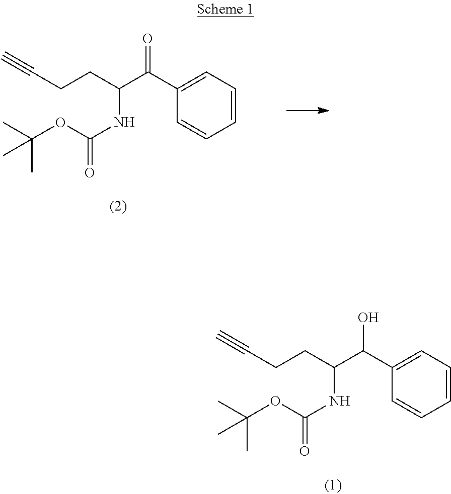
C1=CC=C(C(C(CCC#C)NC(=O)OC(C)(C)C)=O)C=C1.C1=CC=C(C(C(CCC#C)NC(=O)OC(C)(C)C)O)C=C1
